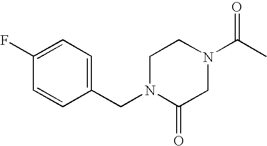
C1=C(CN2CCN(C(C)=O)CC2=O)C=CC(F)=C1
